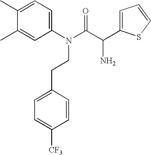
C1(C)=CC(N(C(C(N)C2=CC=CS2)=O)CCC2=CC=C([CF3])C=C2)=CC=C1C
